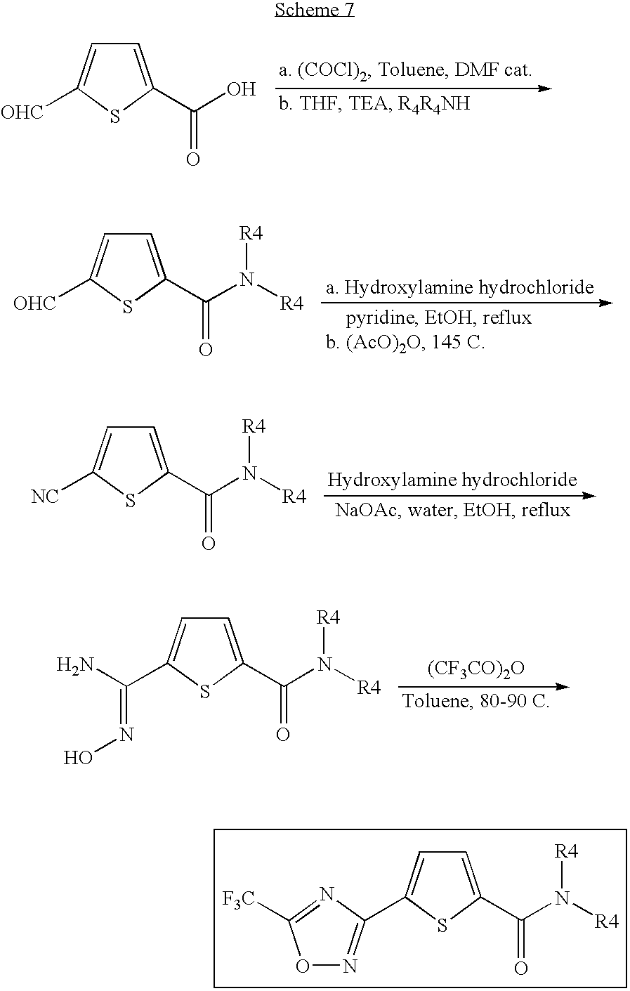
C1=C(C(O)=O)SC([OHC])=C1.C1=C(C(N([R4])[R4])=O)SC([OHC])=C1.C1=C(C(N([R4])[R4])=O)SC([NC])=C1.C1=C(C(N([R4])[R4])=O)SC(C(N)=NO)=C1.[(CF3CO)2O].C1=C(C(N([R4])[R4])=O)SC(C2=NOC([F3C])=N2)=C1
